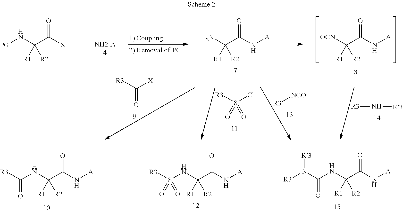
NC(C(N[A])=O)([R1])[R2].[OCN]C(C(N[A])=O)([R1])[R2].[R3]N[R3].[R3][NCO].[R3]S(Cl)(=O)=O.[R3]C([X])=O.[PG]NC(C([X])=O)([R1])[R2].[R3]C(NC(C(N[A])=O)([R1])[R2])=O.[R3]S(NC(C(N[A])=O)([R1])[R2])(=O)=O.[R3]N(C(NC(C(N[A])=O)([R1])[R2])=O)[R3]
